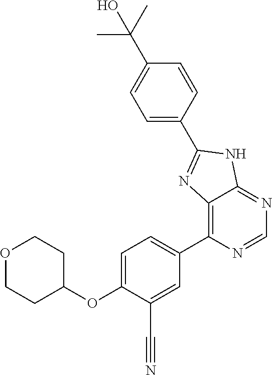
O(C1=CC=C(C2=C3C(=NC=N2)NC(C2=CC=C(C(C)(C)O)C=C2)=N3)C=C1C#N)C1CCOCC1
